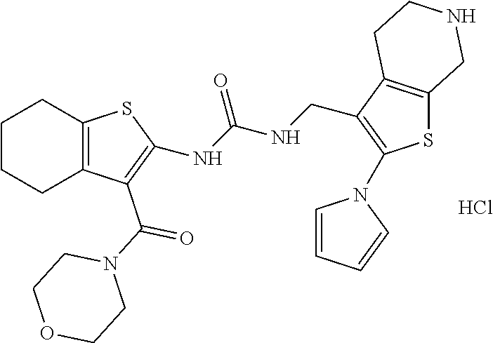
C1CCC2=C(C1)SC(NC(NCC1=C(N3C=CC=C3)SC3=C1CCNC3)=O)=C2C(N1CCOCC1)=O.Cl
